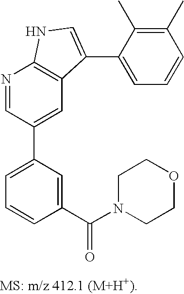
C1=C(C2=CC3=C(N=C2)NC=C3C2=CC=CC(C)=C2C)C=C(C(N2CCOCC2)=O)C=C1
